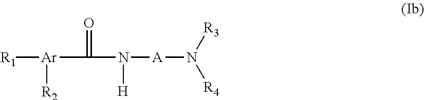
[R1][Ar](C(=O)N([A]N([R3])[R4])[H])[R2]
